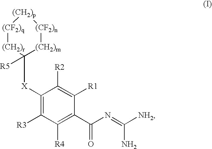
[(CF2)q]1[(CH2)r]C([X]C2=C([R3])C([R4])=C(C(N=C([NH2])N)=O)C([R1])=C2[R2])([R5])[(CH2)m][(CF2)n][(CH2)p]1
